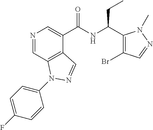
N1=CC2=C(C(C(NC(CC)C3=C(Br)C=NN3C)=O)=C1)C=NN2C1=CC=C(F)C=C1
